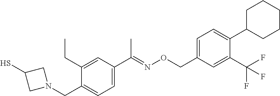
C1=C(C(=NOCC2=CC=C(C3CCCCC3)C(C(F)(F)F)=C2)C)C=C(CC)C(CN2CC(S)C2)=C1
